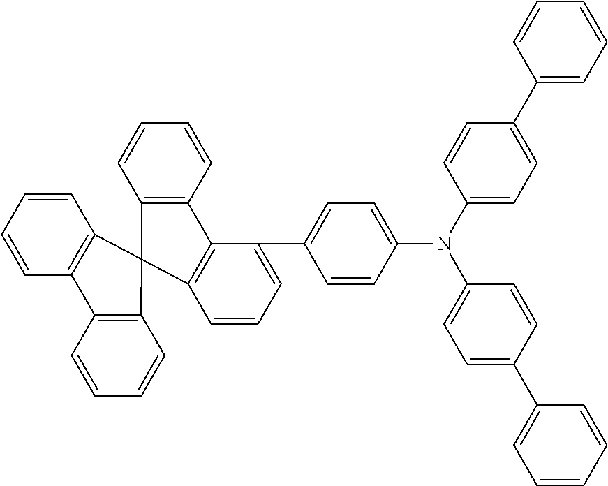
C1=CC=CC2=C1C1(C3=C2C=CC=C3)C2=C(C(C3=CC=C(N(C4=CC=C(C5=CC=CC=C5)C=C4)C4=CC=C(C5=CC=CC=C5)C=C4)C=C3)=CC=C2)C2=C1C=CC=C2
